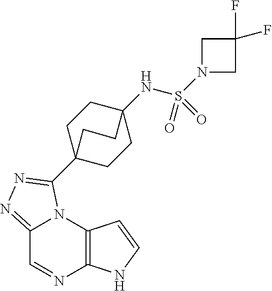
C12=C(N3C(=NN=C3C34CCC(NS(N5CC(F)(F)C5)(=O)=O)(CC3)CC4)C=N1)C=CN2
